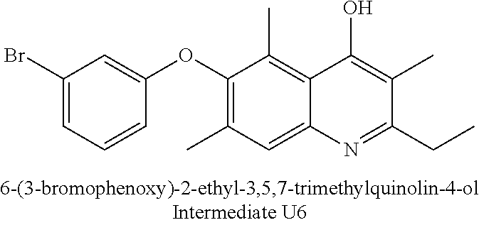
C1(Br)=CC=CC(OC2=C(C)C=C3C(=C2C)C(O)=C(C)C(CC)=N3)=C1
